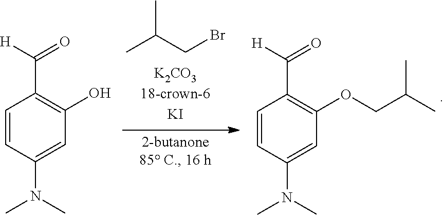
C1=CC(N(C)C)=CC(O)=C1C([H])=O.C1=CC(N(C)C)=CC(OCC(C)C)=C1C([H])=O.CC(CBr)C
